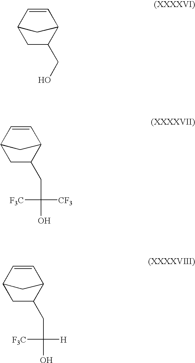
C1=CC2CC(CO)C1C2.C1=CC2CC(CC([F3C])([CF3])O)C1C2.C1=CC2CC(CC([F3C])([H])O)C1C2
